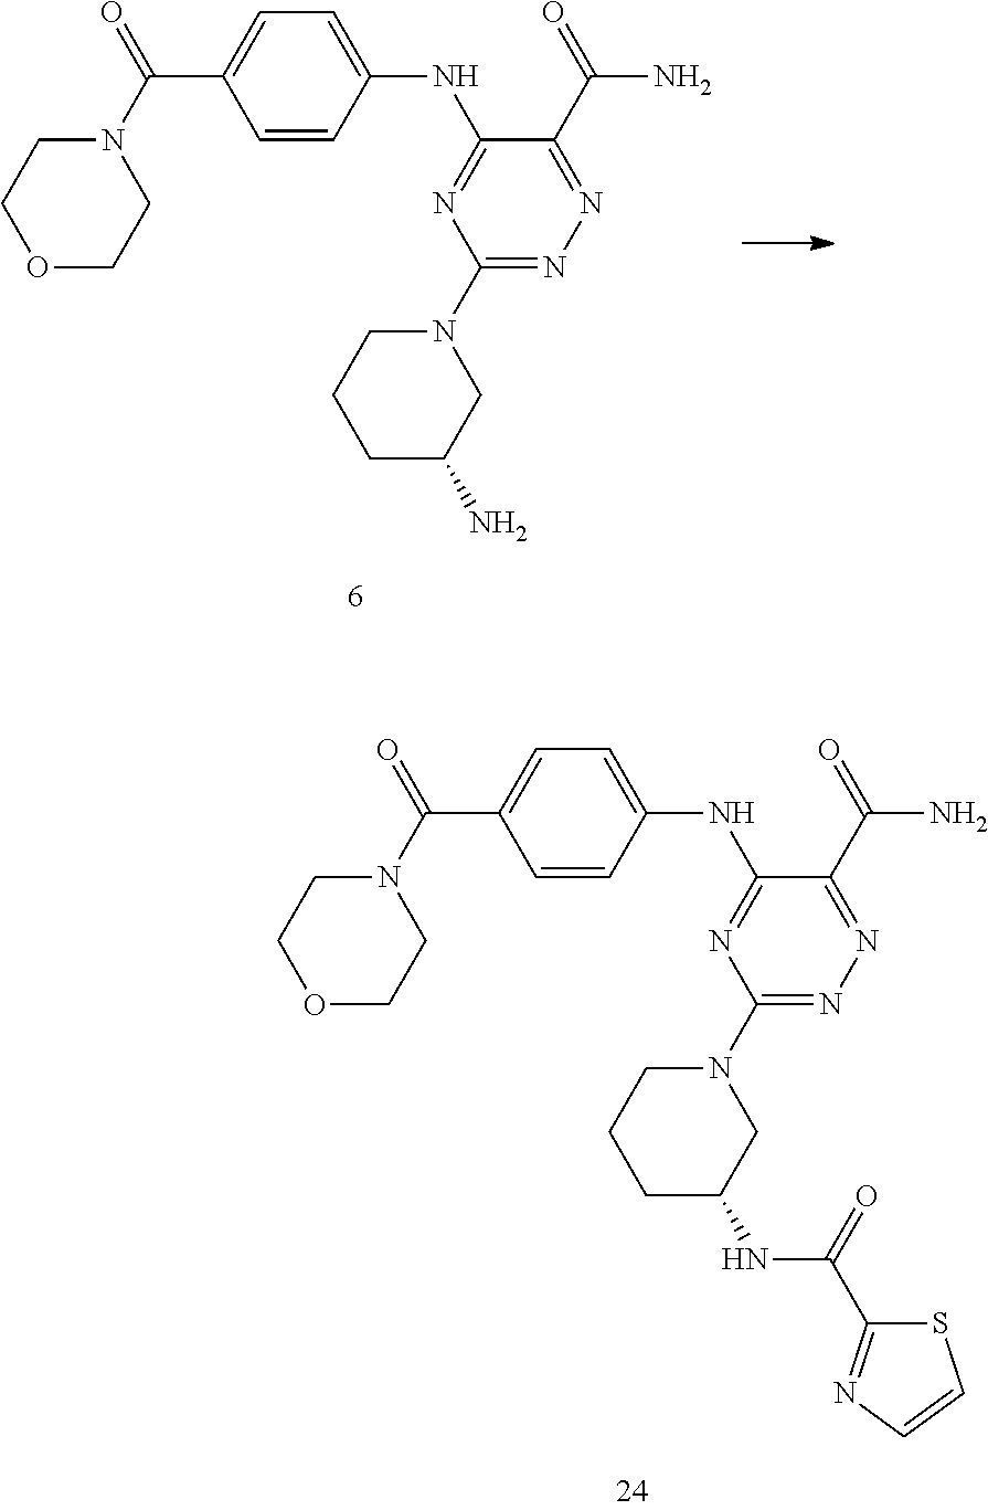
O1CCN(C(=O)C2=CC=C(NC3=NC(N4CCCC(N)C4)=NN=C3C(N)=O)C=C2)CC1.O1CCN(C(=O)C2=CC=C(NC3=NC(N4CCCC(NC(=O)C5=NC=CS5)C4)=NN=C3C(N)=O)C=C2)CC1
